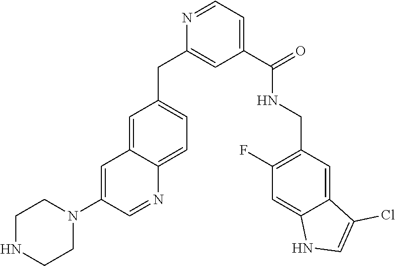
C1=C2C(=CC=C1CC1=CC(C(NCC3=C(F)C=C4C(=C3)C(Cl)=CN4)=O)=CC=N1)N=CC(N1CCNCC1)=C2
